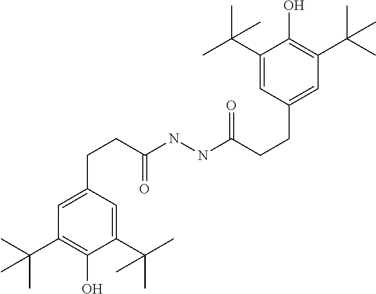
C1=C(CCC(NNC(CCC2=CC(C(C)(C)C)=C(O)C(C(C)(C)C)=C2)=O)=O)C=C(C(C)(C)C)C(O)=C1C(C)(C)C
